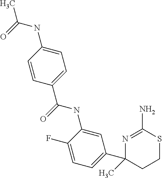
C1=CC(NC(C)=O)=CC=C1C(NC1=CC(C2(C)CCSC(N)=N2)=CC=C1F)=O
